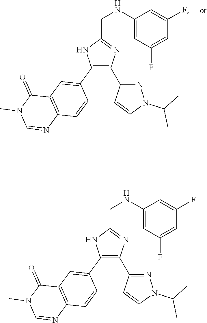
C1(C2=CC3=C(C=C2)N=CN(C)C3=O)=C(C2=NN(C(C)C)C=C2)N=C(CNC2=CC(F)=CC(F)=C2)N1.C1(C2=CC3=C(C=C2)N=CN(C)C3=O)=C(C2=NN(C(C)C)C=C2)N=C(CNC2=CC(F)=CC(F)=C2)N1
